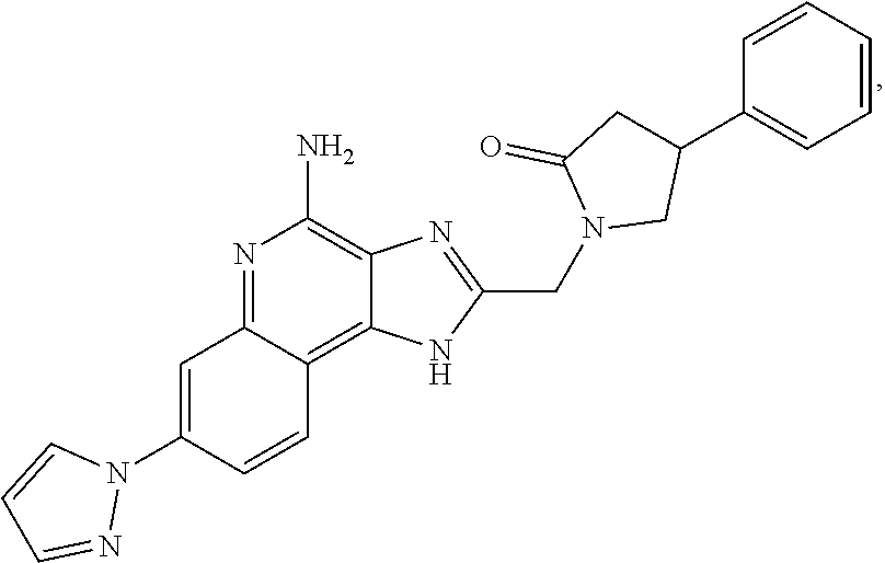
N1=C2C(=C3C(=C1N)N=C(CN1CC(C4=CC=CC=C4)CC1=O)N3)C=CC(N1C=CC=N1)=C2
